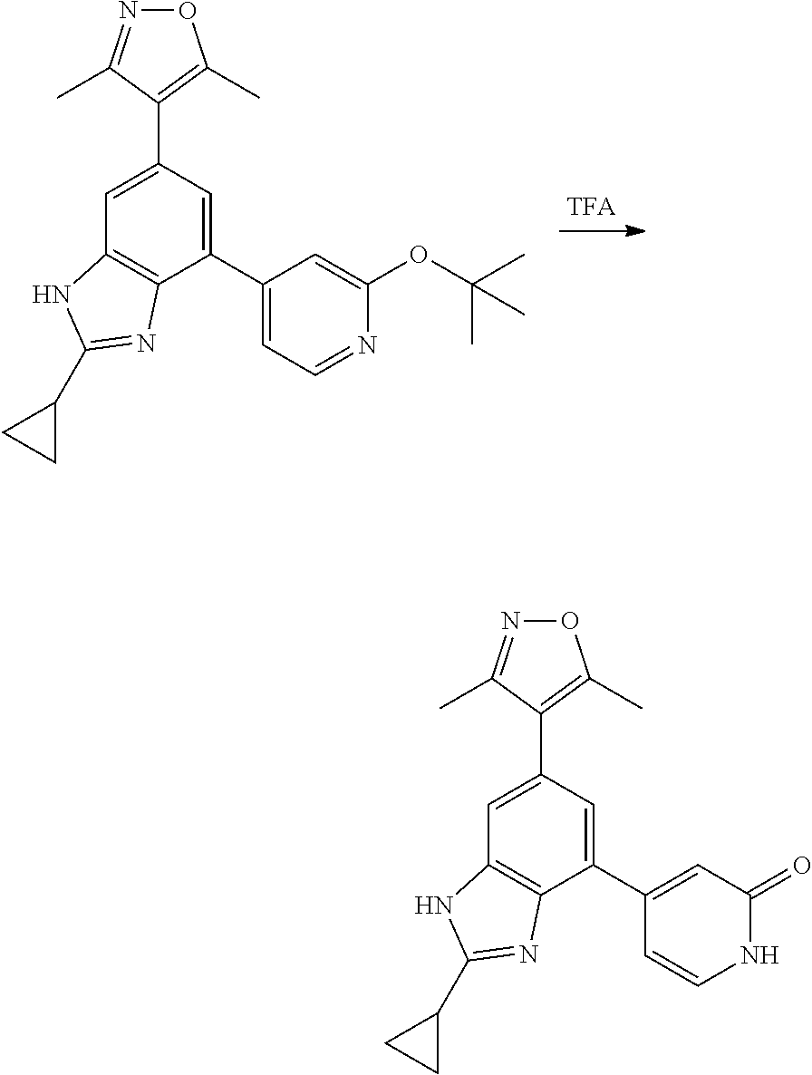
C12=C(C(C3=CC=NC(OC(C)(C)C)=C3)=CC(C3=C(C)ON=C3C)=C1)N=C(C1CC1)N2.C12=C(C(C3=CC(=O)NC=C3)=CC(C3=C(C)ON=C3C)=C1)N=C(C1CC1)N2
